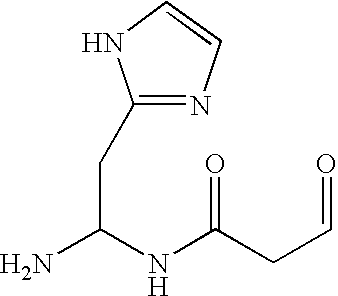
C1(CC(NC(CC=O)=O)N)=NC=CN1
